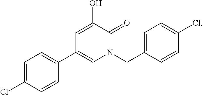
C1(CN2C(=O)C(O)=CC(C3=CC=C(Cl)C=C3)=C2)=CC=C(Cl)C=C1
